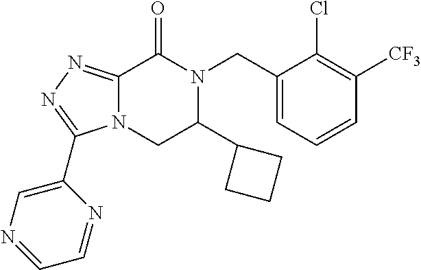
C12=NN=C(C3=CN=CC=N3)N1CC(C1CCC1)N(CC1=CC=CC([CF3])=C1Cl)C2=O
